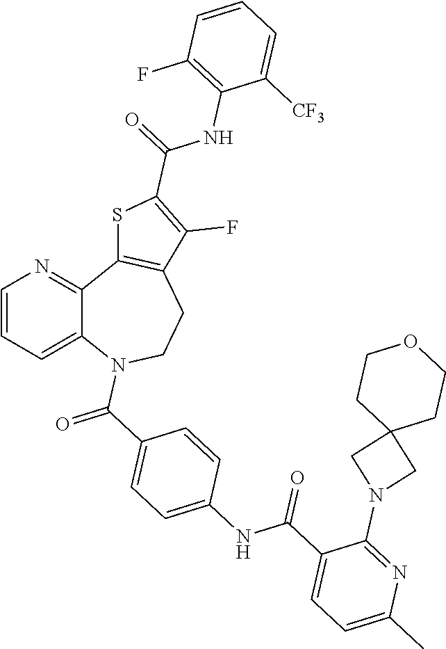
C12=CC=CN=C1C1=C(CCN2C(C2=CC=C(NC(C3=CC=C(C)N=C3N3CC4(C3)CCOCC4)=O)C=C2)=O)C(F)=C(C(=O)NC2=C(F)C=CC=C2[CF3])S1
